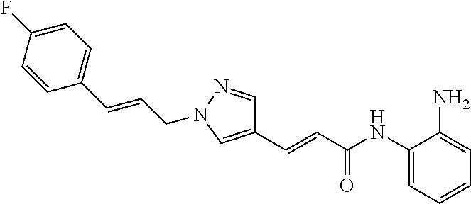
C1=C(N)C(NC(C=CC2=CN(CC=CC3=CC=C(F)C=C3)N=C2)=O)=CC=C1
